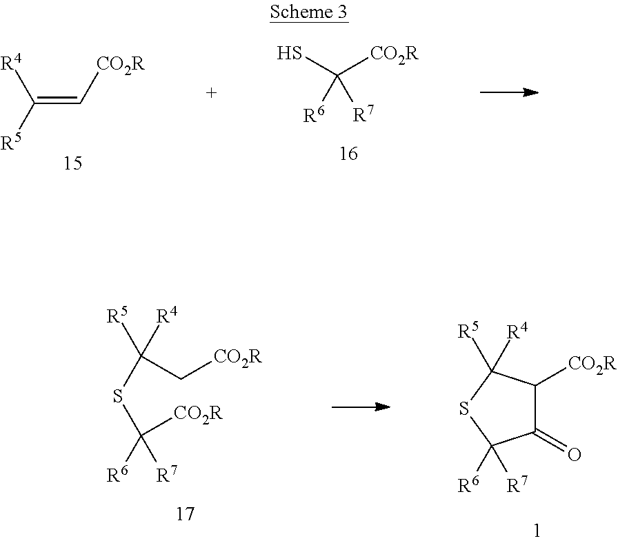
[R4]C([R5])=C[CO2R].SC([CO2R])([R7])[R6].[R5]C(SC([R6])([CO2R])[R7])(C[CO2R])[R4].C1(=O)C([CO2R])C([R5])([R4])SC1([R7])[R6]
